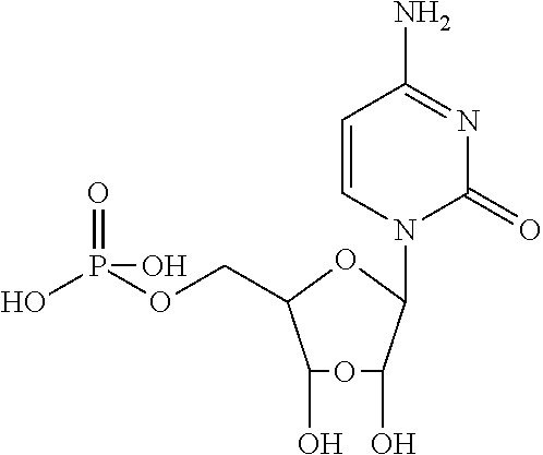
C1(O)C(COP(O)(O)=O)OC(N2C(=O)N=C(N)C=C2)C(O)O1
